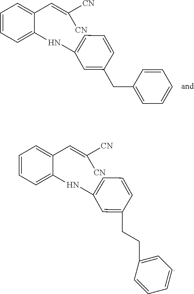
C1=CC=C(NC2=CC=CC(CCC3=CC=CC=C3)=C2)C(C=C([CN])[CN])=C1.C1=CC=C(NC2=CC=CC(CC3=CC=CC=C3)=C2)C(C=C([CN])[CN])=C1
